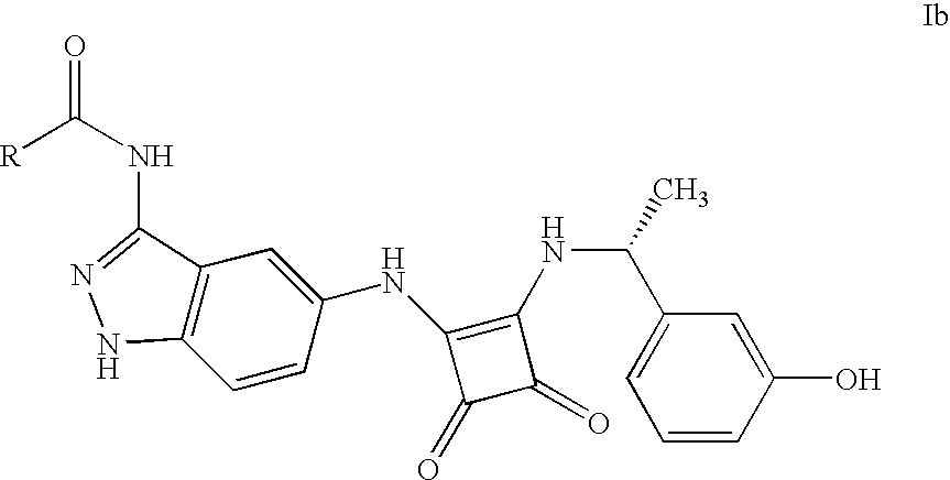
C1(O)=CC(C(NC2=C(NC3=CC4=C(C=C3)NN=C4NC(=O)[R])C(=O)C2=O)C)=CC=C1
